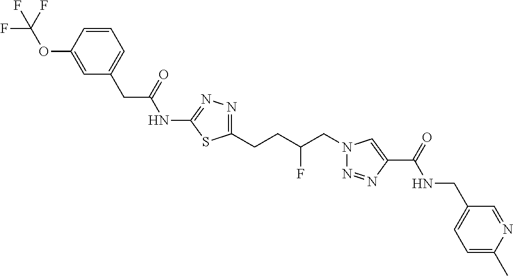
C1(NC(CC2=CC=CC(OC(F)(F)F)=C2)=O)=NN=C(CCC(CN2N=NC(C(=O)NCC3=CC=C(C)N=C3)=C2)F)S1
